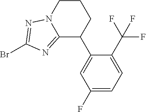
C12=NC(Br)=NN1CCCC2C1=CC(F)=CC=C1C(F)(F)F
